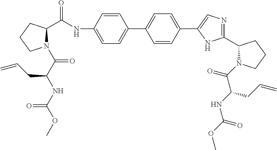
C1=CC(NC(C2N(C(C(NC(OC)=O)CC=C)=O)CCC2)=O)=CC=C1C1=CC=C(C2=CN=C(C3N(C(C(NC(OC)=O)CC=C)=O)CCC3)N2)C=C1
